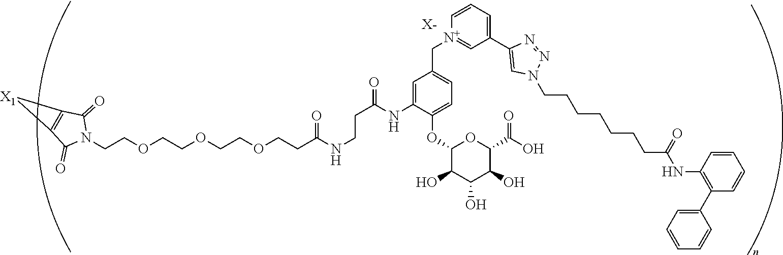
[X-].C(COCCOCCOCCC(NCCC(NC1=CC(C[N+]2=CC(C3=CN(CCCCCCCC(NC4=C(C5=CC=CC=C5)C=CC=C4)=O)N=N3)=CC=C2)=CC=C1OC1C(O)C(O)C(O)C(C(=O)O)O1)=O)=O)N1C(=O)C2=C(C1=O)[X1]2
